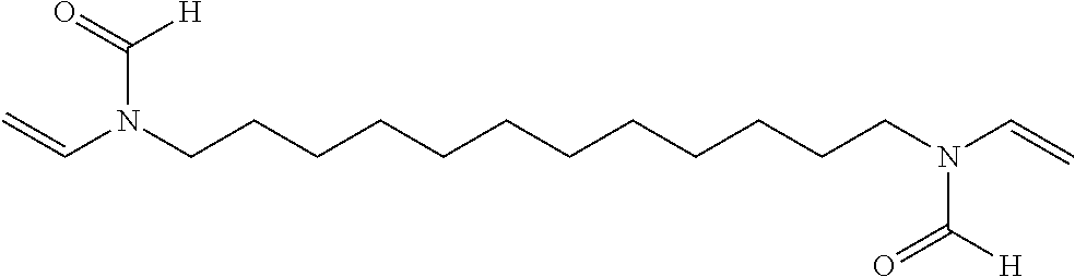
C(CCCCCCCCCCN(C=C)C([H])=O)CN(C=C)C([H])=O
